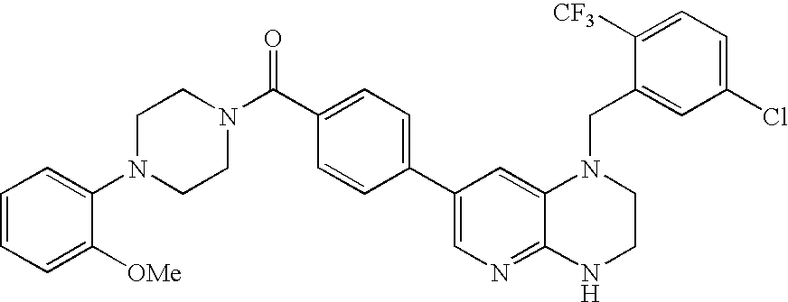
C1(C2=CC=C(C(=O)N3CCN(C4=CC=CC=C4[OMe])CC3)C=C2)=CN=C2C(=C1)N(CC1=CC(Cl)=CC=C1[CF3])CCN2
